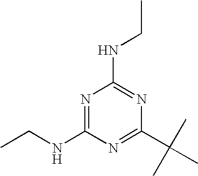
C1(NCC)=NC(NCC)=NC(C(C)(C)C)=N1
